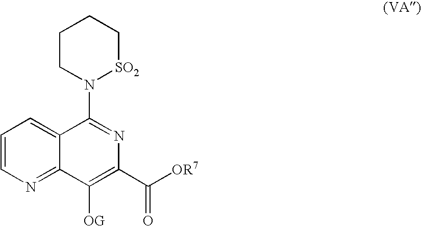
C1=CN=C2C(=C1)C(N1[SO2]CCCC1)=NC(C([OR7])=O)=C2[OG]
